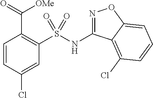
C1=CC(Cl)=CC(S(NC2=NOC3=CC=CC(Cl)=C23)(=O)=O)=C1C(=O)[OMe]
